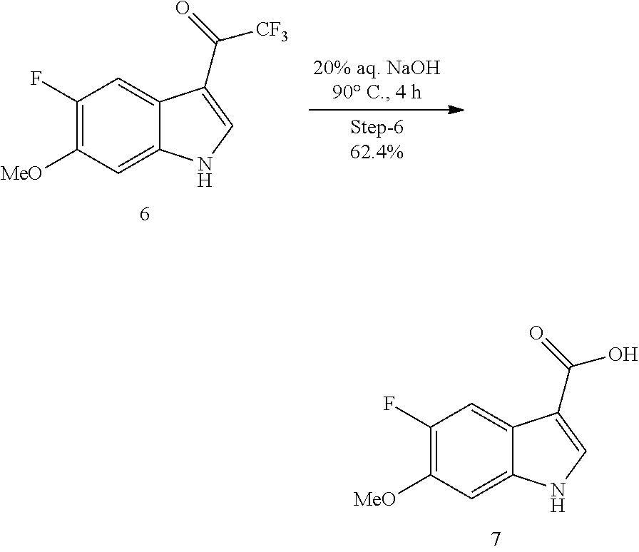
C1(F)=C([MeO])C=C2C(=C1)C(C(=O)[CF3])=CN2.C1(F)=C([MeO])C=C2C(=C1)C(C(=O)O)=CN2
